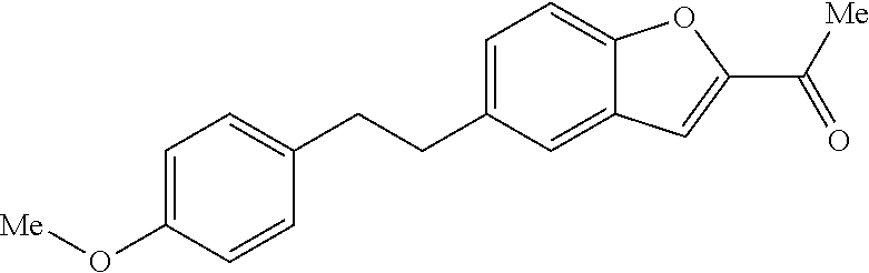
C1=C(O[Me])C=CC(CCC2=CC=C3C(=C2)C=C(C([Me])=O)O3)=C1
